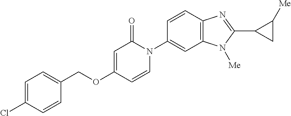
C1(COC2=CC(=O)N(C3=CC4=C(C=C3)N=C(C3CC3[Me])N4[Me])C=C2)=CC=C(Cl)C=C1
